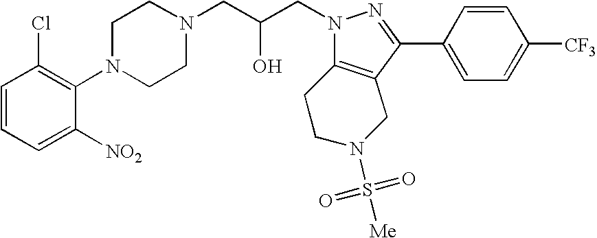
C1=CC=C([NO2])C(N2CCN(CC(CN3N=C(C4=CC=C([CF3])C=C4)C4=C3CCN(S([Me])(=O)=O)C4)O)CC2)=C1Cl
